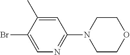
C1=C(Br)C(C)=CC(N2CCOCC2)=N1
